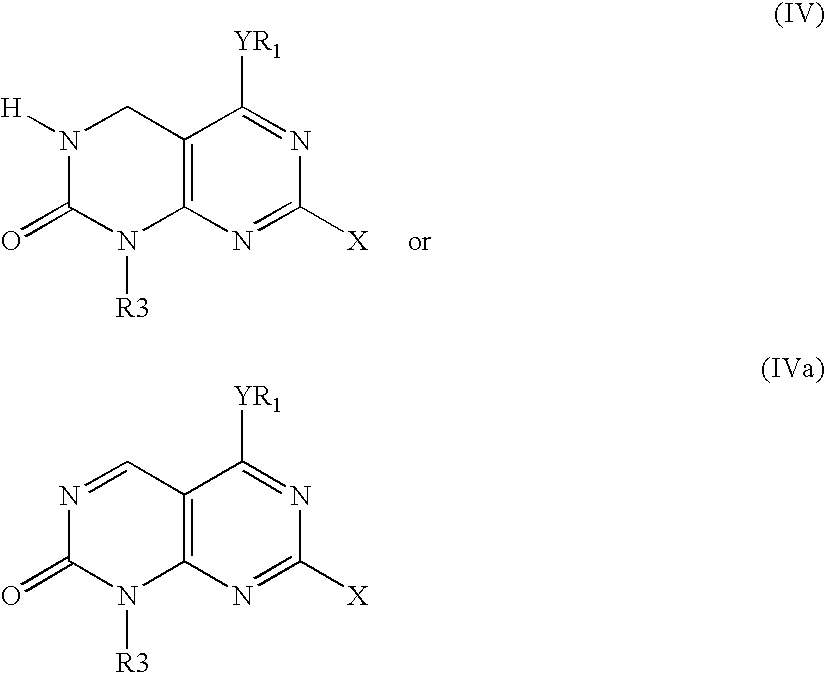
C12=C(N=C([X])N=C1[YR1])N([R3])C(=O)N([H])C2.C12=C(N=C([X])N=C1[YR1])N([R3])C(=O)N=C2
